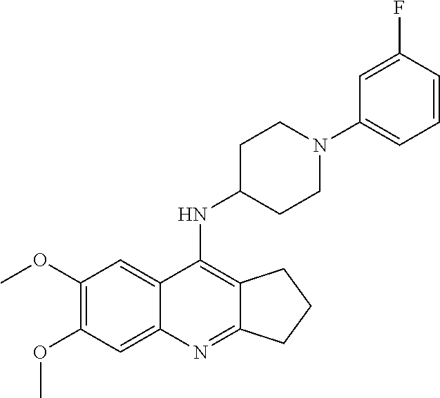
C1(OC)=C(OC)C=C2C(=C1)C(NC1CCN(C3=CC=CC(F)=C3)CC1)=C1C(=N2)CCC1
